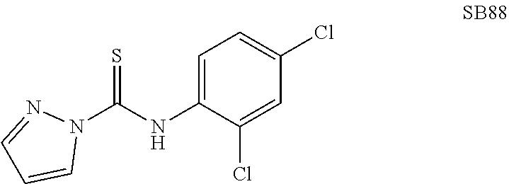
N1=CC=CN1C(NC1=CC=C(Cl)C=C1Cl)=S
